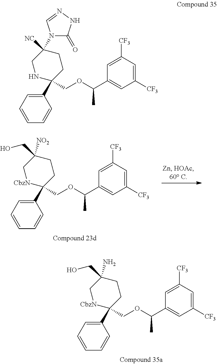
C1(C2(COC(C3=CC([CF3])=CC([CF3])=C3)C)CCC(CO)([NO2])C[CbzN]2)=CC=CC=C1.C1(C2(COC(C3=CC([CF3])=CC([CF3])=C3)C)CCC(CO)(N)C[CbzN]2)=CC=CC=C1.C1(C2(COC(C3=CC([CF3])=CC([CF3])=C3)C)CCC([NC])(N3C(=O)NN=C3)CN2)=CC=CC=C1
